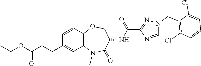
C1=CC2=C(C=C1CCC(OCC)=O)N(C)C(=O)C(NC(C1=NN(CC3=C(Cl)C=CC=C3Cl)C=N1)=O)CO2
